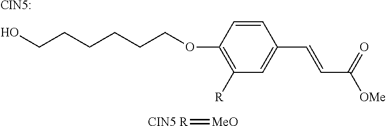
C1([R])=C(OCCCCCCO)C=CC(C=CC([OMe])=O)=C1.[CIN5 R]=[MeO].[CIN5:]
